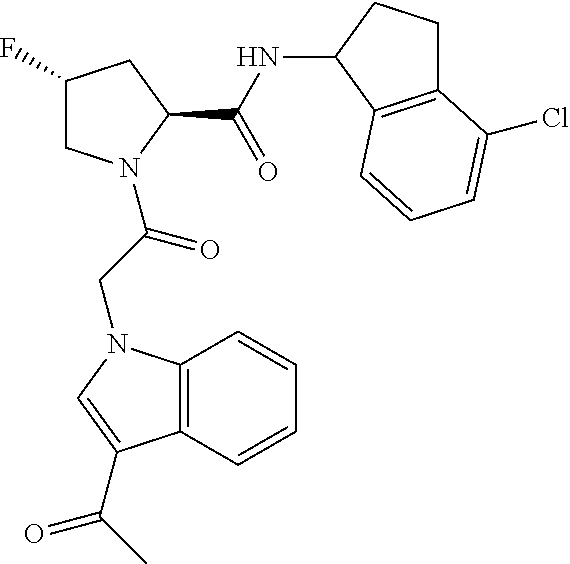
C1C(F)CC(C(=O)NC2CCC3=C2C=CC=C3Cl)N1C(CN1C2=C(C(C(=O)C)=C1)C=CC=C2)=O
